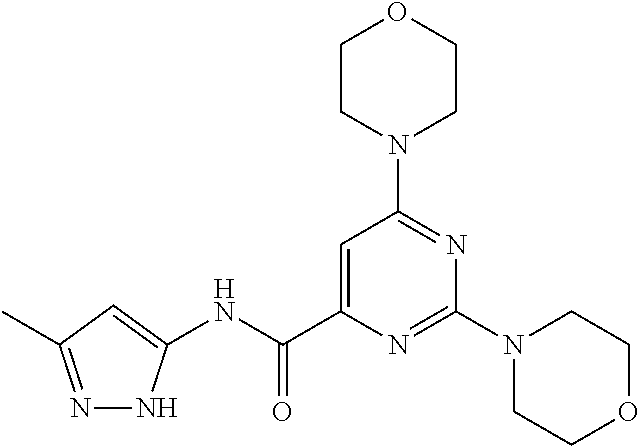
C1CN(C2=NC(N3CCOCC3)=NC(C(NC3=CC(C)=NN3)=O)=C2)CCO1
